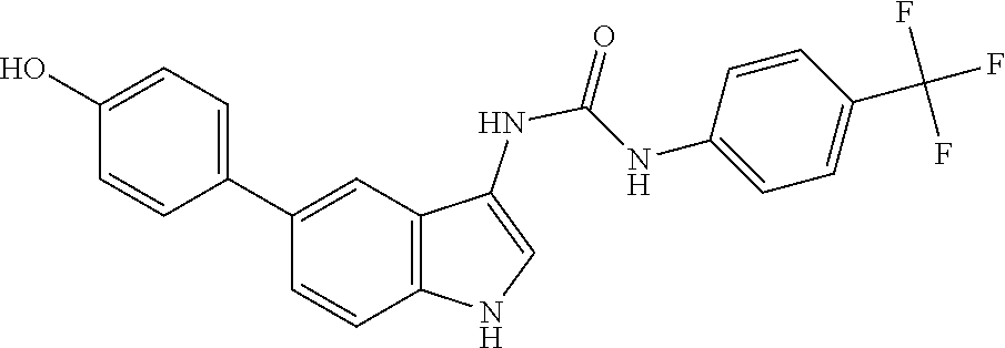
C1=CC(C2=CC3=C(NC=C3NC(NC3=CC=C(C(F)(F)F)C=C3)=O)C=C2)=CC=C1O
